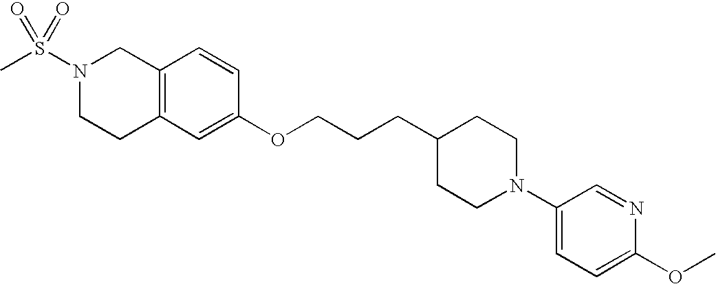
C12=C(C=C(OCCCC3CCN(C4=CC=C(OC)N=C4)CC3)C=C1)CCN(S(C)(=O)=O)C2
